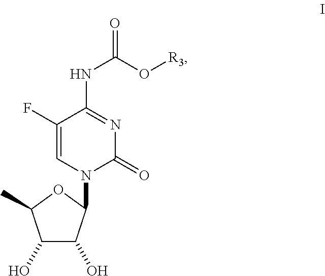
C1(F)=CN(C2C(O)C(O)C(C)O2)C(=O)N=C1NC(O[R3])=O
